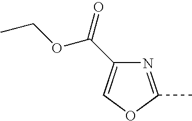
N1=C(C)OC=C1C(=O)OCC
